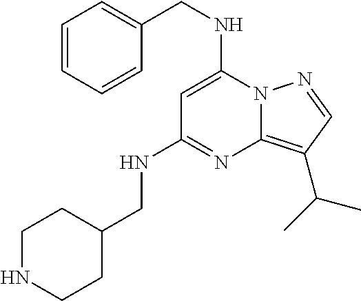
C(NC1=CC(NCC2CCNCC2)=NC2=C(C(C)C)C=NN12)C1=CC=CC=C1
